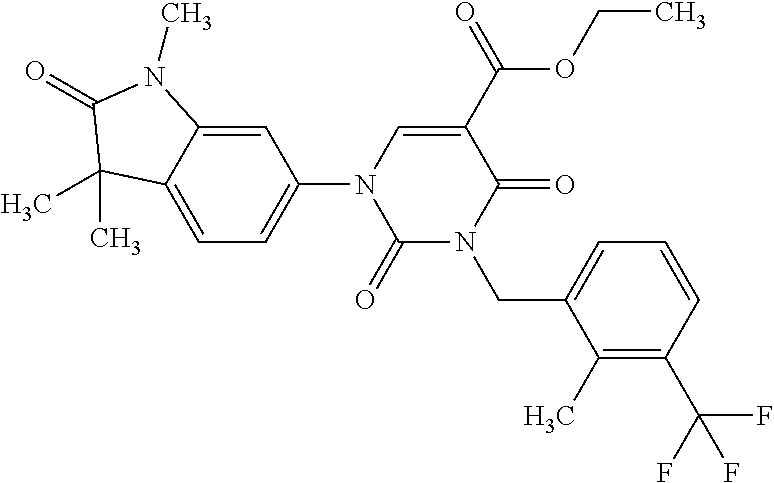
C1(C)=C(C(F)(F)F)C=CC=C1CN1C(=O)C(C(=O)OCC)=CN(C2=CC=C3C(=C2)N(C)C(=O)C3(C)C)C1=O
